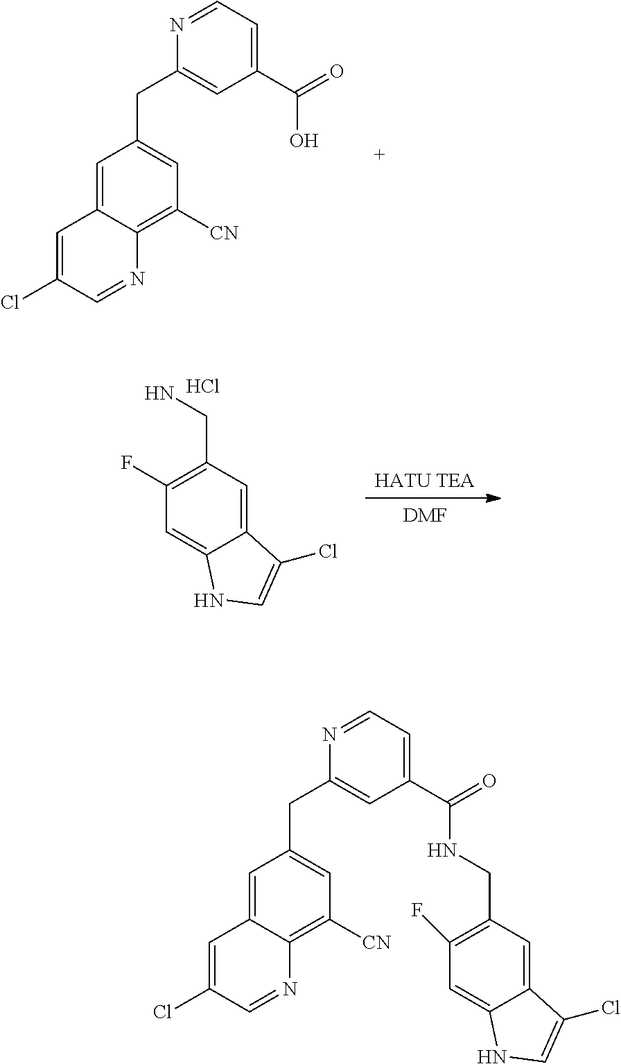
C1=C2C(=C([CN])C=C1CC1=CC(C(=O)O)=CC=N1)N=CC(Cl)=C2.[DMF].[HATU TEA].NCC1=C(F)C=C2C(=C1)C(Cl)=CN2.Cl.C1=C2C(=C([CN])C=C1CC1=CC(C(=O)NCC3=C(F)C=C4C(=C3)C(Cl)=CN4)=CC=N1)N=CC(Cl)=C2
